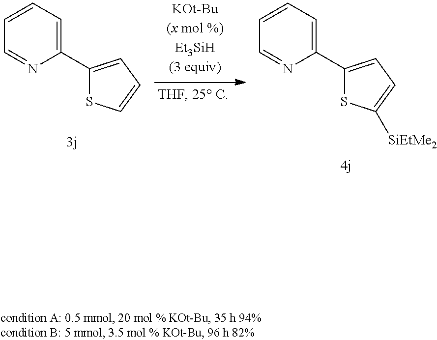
S1C(C2=CC=CC=N2)=CC=C1.S1C(C2=CC=CC=N2)=CC=C1[SiEtMe2]
